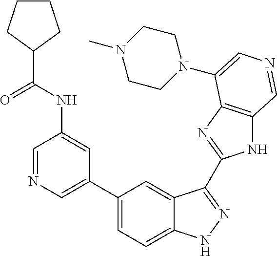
C1(C2=CN=CC(NC(C3CCCC3)=O)=C2)=CC=C2C(=C1)C(C1=NC3=C(N1)C=NC=C3N1CCN(C)CC1)=NN2
